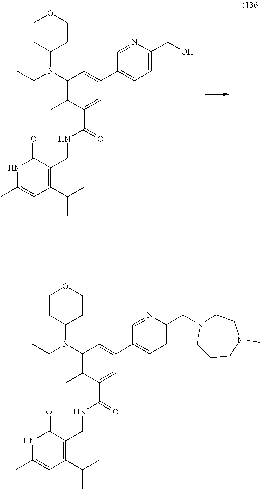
C1CC(N(C2=C(C)C(C(=O)NCC3=C(C(C)C)C=C(C)NC3=O)=CC(C3=CC=C(CO)N=C3)=C2)CC)CCO1.C1CC(N(C2=C(C)C(C(=O)NCC3=C(C(C)C)C=C(C)NC3=O)=CC(C3=CC=C(CN4CCCN(C)CC4)N=C3)=C2)CC)CCO1
